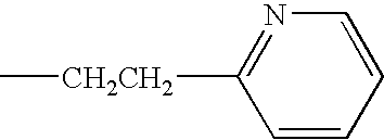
[CH2CH2](C1=NC=CC=C1)C
